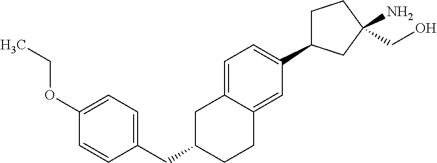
C1C(C2=CC=C3C(=C2)CCC(CC2=CC=C(OCC)C=C2)C3)CC(N)(CO)C1
